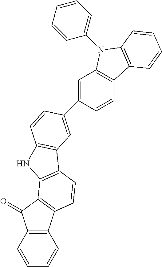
C12=C(C=CC=C1)C(=O)C1=C2C=CC2=C1NC1=C2C=C(C2=CC3=C(C=C2)C2=C(N3C3=CC=CC=C3)C=CC=C2)C=C1
